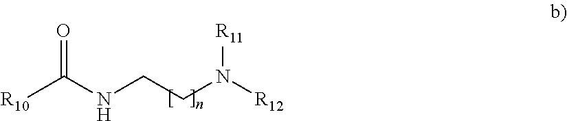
[R10]C(NCCN([R12])[R11])=O
